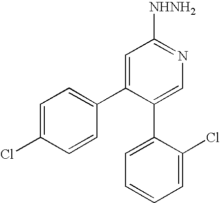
C1=C(Cl)C=CC(C2=CC([NHNH2])=NC=C2C2=CC=CC=C2Cl)=C1
